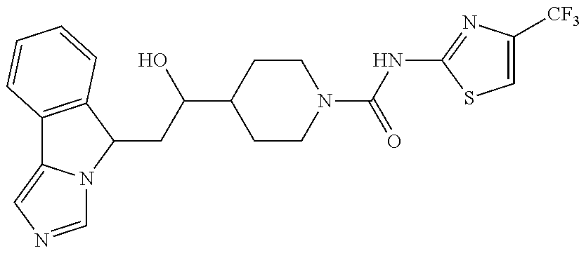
C12=C(C(CC(O)C3CCN(C(=O)NC4=NC([CF3])=CS4)CC3)N3C1=CN=C3)C=CC=C2
